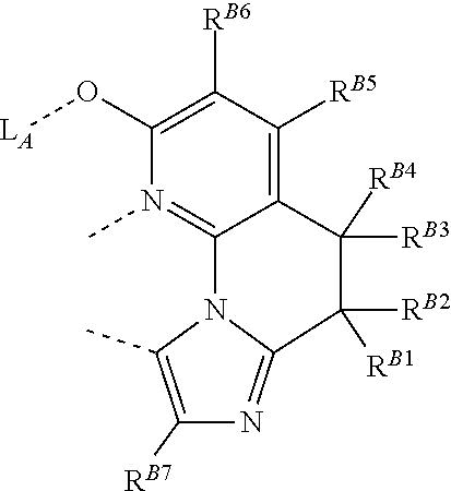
[RB1]C1([RB2])C2=NC([RB7])=C(C)N2C2=N(C)C(O[LA])=C([RB6])C([RB5])=C2C1([RB4])[RB3]
